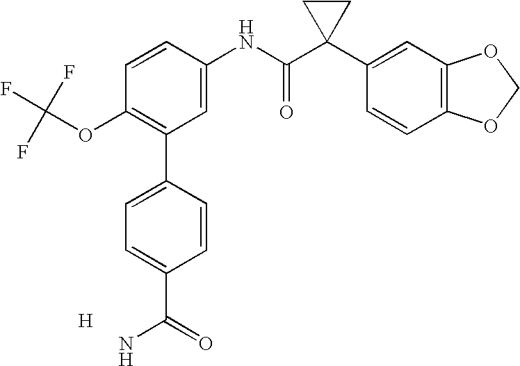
C1=CC(NC(C2(C3=CC4=C(C=C3)OCO4)CC2)=O)=CC(C2=CC=C(C(=O)N)C=C2)=C1OC(F)(F)F.[H]
